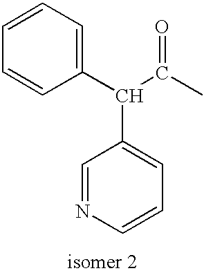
C1(C(C(C)=O)C2=CC=CN=C2)=CC=CC=C1
